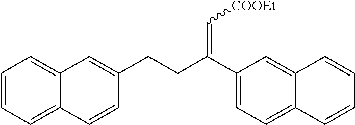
C1=CC=C2C(=C1)C=C(CCC(C1=CC=C3C(=C1)C=CC=C3)=C[COOEt])C=C2
